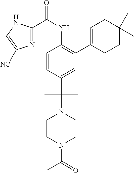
C1=CC(C(N2CCN(C(C)=O)CC2)(C)C)=CC(C2=CCC(C)(C)CC2)=C1NC(C1=NC([NC])=CN1)=O
